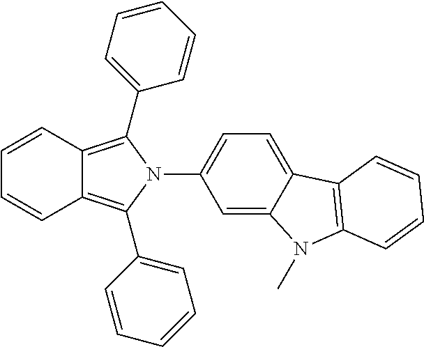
C1=C2C(=CC=C1N1C(C3=CC=CC=C3)=C3C(=C1C1=CC=CC=C1)C=CC=C3)C1=C(N2C)C=CC=C1
